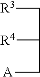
[R3]CC(C[A])[R4]
